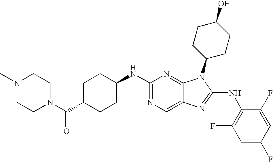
C1(NC2CCC(C(N3CCN(C)CC3)=O)CC2)=NC=C2C(=N1)N(C1CCC(O)CC1)C(NC1=C(F)C=C(F)C=C1F)=N2
